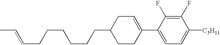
C1(F)=C(F)C(C2=CCC(CCCCCCC=CC)CC2)=CC=C1[C5H11]
